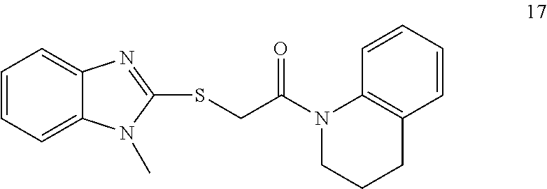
C1=CC=C2C(=C1)N=C(SCC(N1CCCC3=C1C=CC=C3)=O)N2C
